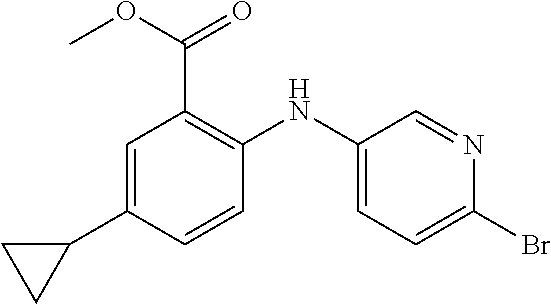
C1=C(C2CC2)C=CC(NC2=CC=C(Br)N=C2)=C1C(=O)OC
